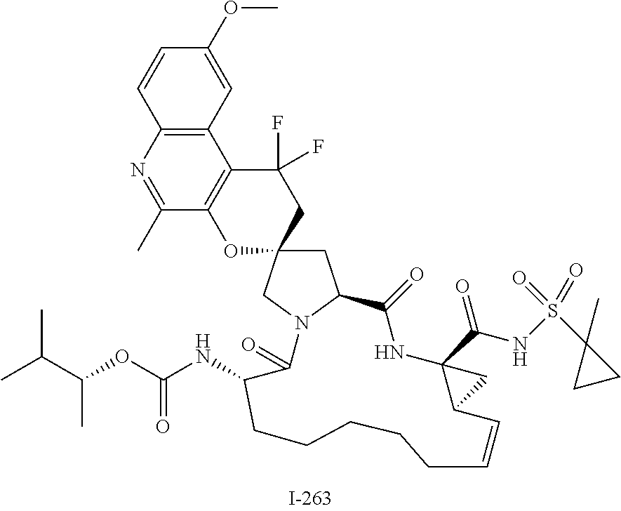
C1=CC2=C(C=C1OC)C1=C(C(C)=N2)OC2(CC1(F)F)CC1N(C2)C(=O)C(NC(=O)OC(C(C)C)C)CCCCCC=CC2C(C(NS(C3(C)CC3)(=O)=O)=O)(NC1=O)C2
